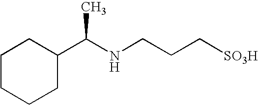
C1CCCC(C(NCCC[SO3H])C)C1
